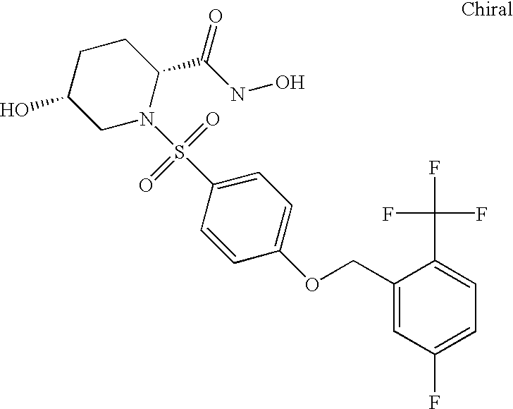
C1C(O)CN(S(C2=CC=C(OCC3=CC(F)=CC=C3C(F)(F)F)C=C2)(=O)=O)C(C(NO)=O)C1
